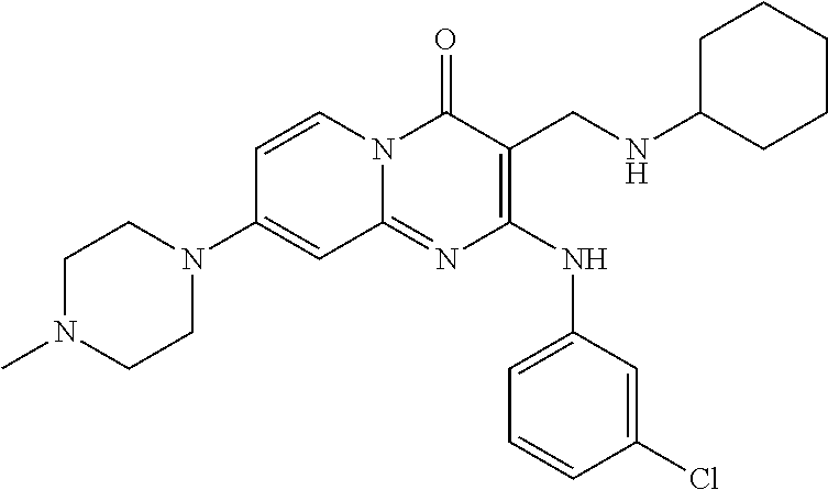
C1=CC(Cl)=CC(NC2=C(CNC3CCCCC3)C(=O)N3C(=N2)C=C(N2CCN(C)CC2)C=C3)=C1
